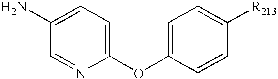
C1(OC2=CC=C([R213])C=C2)=CC=C(N)C=N1
